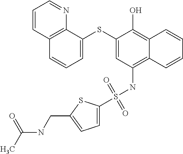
C12=C(NS(=O)(=O)C3=CC=C(CNC(C)=O)S3)C=C(SC3=CC=CC4=C3N=CC=C4)C(O)=C1C=CC=C2
